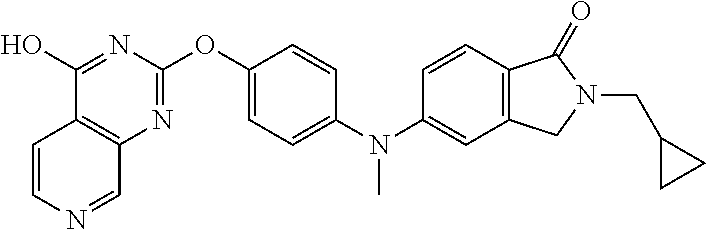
C1(O)=NC(OC2=CC=C(N(C3=CC4=C(C=C3)C(=O)N(CC3CC3)C4)C)C=C2)=NC2=C1C=CN=C2
